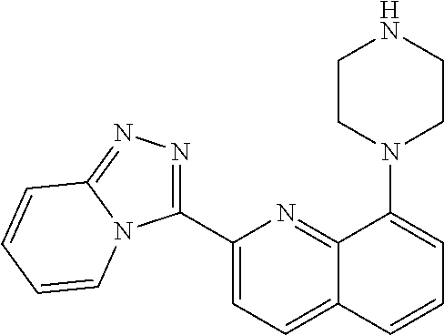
C1(C2=NN=C3N2C=CC=C3)=CC=C2C(=N1)C(N1CCNCC1)=CC=C2
